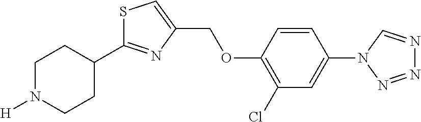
C1N([H])CCC(C2=NC(COC3=C(Cl)C=C(N4N=NN=C4)C=C3)=CS2)C1
